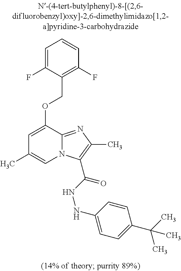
C1=C(F)C(COC2=CC(C)=CN3C2=NC(C)=C3C(NNC2=CC=C(C(C)(C)C)C=C2)=O)=C(F)C=C1
